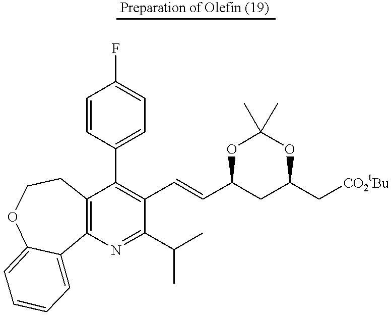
C1=CC(C2=C(C=CC3CC(C[CO2tBu])OC(C)(C)O3)C(C(C)C)=NC3=C2CCOC2=CC=CC=C32)=CC=C1F
